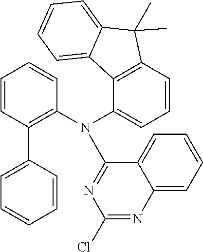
C1=CC(C2=C(N(C3=CC=CC4=C3C3=CC=CC=C3C4(C)C)C3=NC(Cl)=NC4=CC=CC=C34)C=CC=C2)=CC=C1
